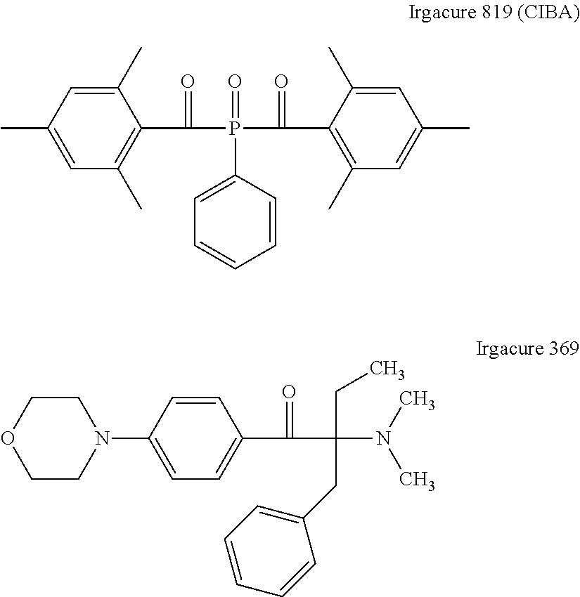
C1(C)=CC(C)=CC(C)=C1C(=O)P(=O)(C1=CC=CC=C1)C(=O)C1=C(C)C=C(C)C=C1C.C1COCCN1C1=CC=C(C(=O)C(CC)(N(C)C)CC2=CC=CC=C2)C=C1
